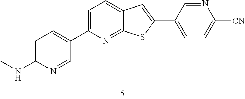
C1=C(NC)N=CC(C2=CC=C3C(=N2)SC(C2=CC=C([CN])N=C2)=C3)=C1
